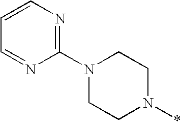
N1(C2=NC=CC=N2)CCN(*)CC1
